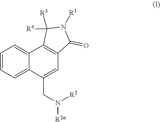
C1=CC=C2C(=C1)C1=C(C=C2CN([R2])[R2a])C(=O)N([R1])C1([R3])[R4]
